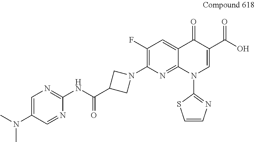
C1(N2CC(C(NC3=NC=C(N(C)C)C=N3)=O)C2)=C(F)C=C2C(=N1)N(C1=NC=CS1)C=C(C(O)=O)C2=O
